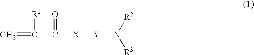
C=C(C([X][Y]N([R3])[R2])=O)[R1]
